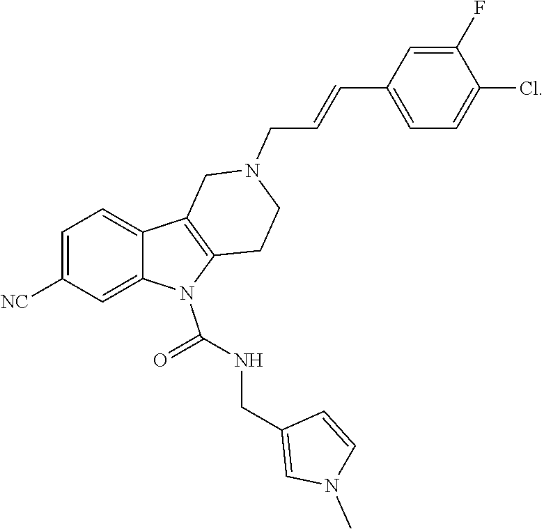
C1=C([NC])C=C2C(=C1)C1=C(N2C(=O)NCC2=CN(C)C=C2)CCN(CC=CC2=CC=C(Cl)C(F)=C2)C1
